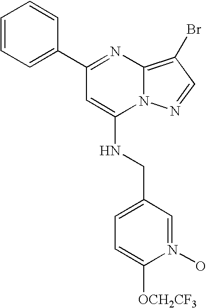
C1(C2=CC=CC=C2)=NC2=C(Br)C=NN2C(NCC2=CC=C([OCH2CF3])N(O)=C2)=C1
